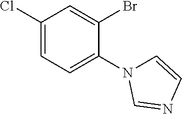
C1(Cl)=CC=C(N2C=CN=C2)C(Br)=C1
